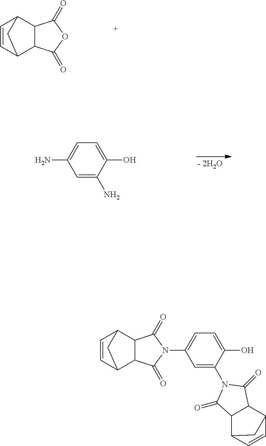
C1=CC2C3C(C1C2)C(=O)OC3=O.C1=C(N)C(O)=CC=C1N.C1=CC2C3C(C1C2)C(=O)N(C1=CC=C(O)C(N2C(=O)C4C(C5C=CC4C5)C2=O)=C1)C3=O
